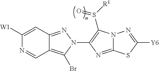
C12=C(Br)N(C3=C(S([R1])=O)N4C(=N3)SC([Y6])=N4)N=C1C=C([W1])N=C2
